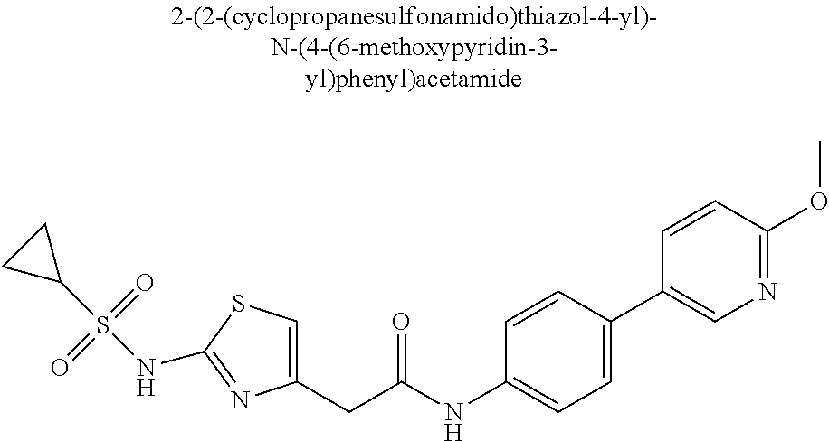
C1(CC(NC2=CC=C(C3=CN=C(OC)C=C3)C=C2)=O)=CSC(NS(C2CC2)(=O)=O)=N1
